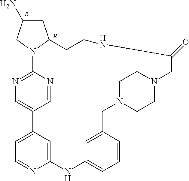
C1=C2C=C(N=C1)NC1=CC=CC(=C1)CN1CCN(CC1)CC(=O)NCCC1N(C3=NC=C2C=N3)CC(N)C1.[R].[R]
